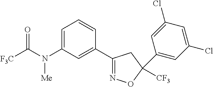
[F3C]C(N(C1=CC=CC(C2=NOC([CF3])(C3=CC(Cl)=CC(Cl)=C3)C2)=C1)[Me])=O
